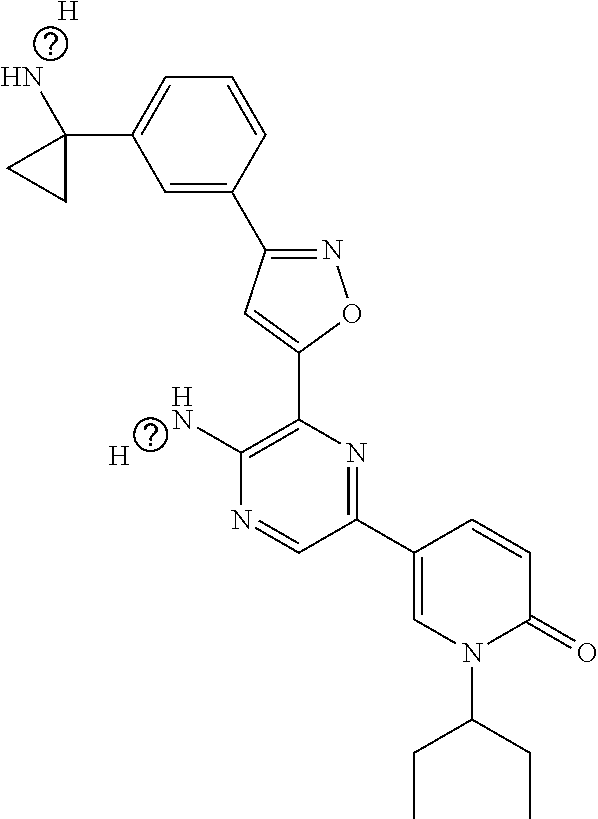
C1=C(C2=NOC(C3=C(N)N=CC(C4=CN(C(CC)CC)C(=O)C=C4)=N3)=C2)C=CC=C1C1(N)CC1.[H].[H]
